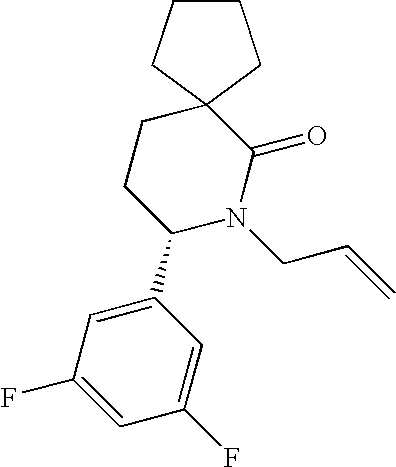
C1=C(C2N(CC=C)C(=O)C3(CC2)CCCC3)C=C(F)C=C1F
